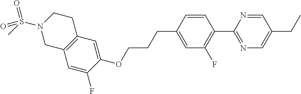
C1=C(F)C(OCCCC2=CC(F)=C(C3=NC=C(CC)C=N3)C=C2)=CC2=C1CN(S(C)(=O)=O)CC2
